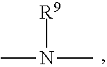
CN([R9])C
